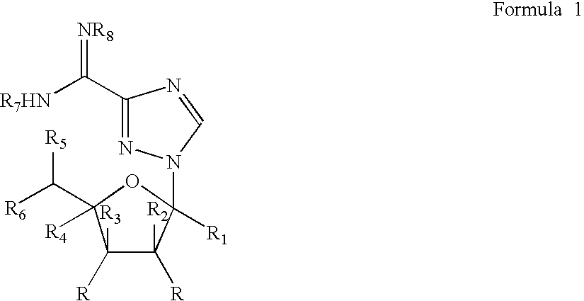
C1(C([R7HN])=[NR8])=NN(C2([R1])OC(C([R6])[R5])([R4])C([R])([R3])C2([R])[R2])C=N1
